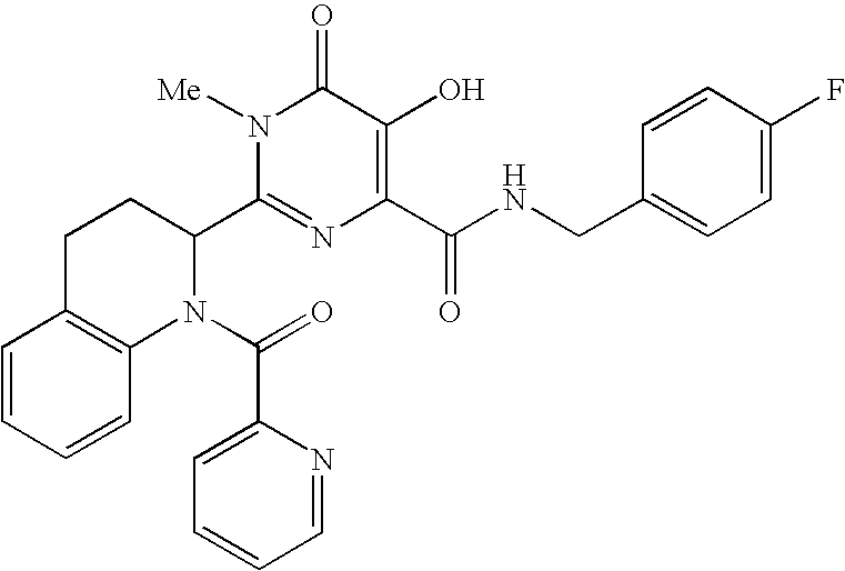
C1C2=C(N(C(=O)C3=CC=CC=N3)C(C3=NC(C(NCC4=CC=C(F)C=C4)=O)=C(O)C(=O)N3[Me])C1)C=CC=C2
